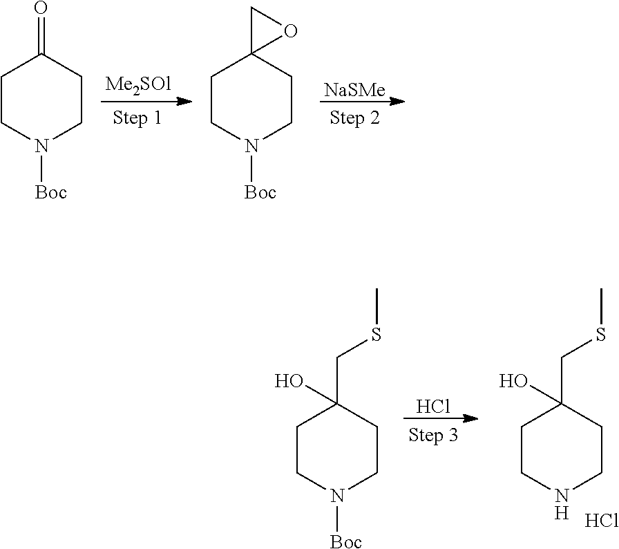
O=C1CCN([Boc])CC1.C1C2(CCN([Boc])CC2)O1.[NaSMe].C(C1(O)CCN([Boc])CC1)SC.Cl.C(C1(O)CCNCC1)SC.Cl
